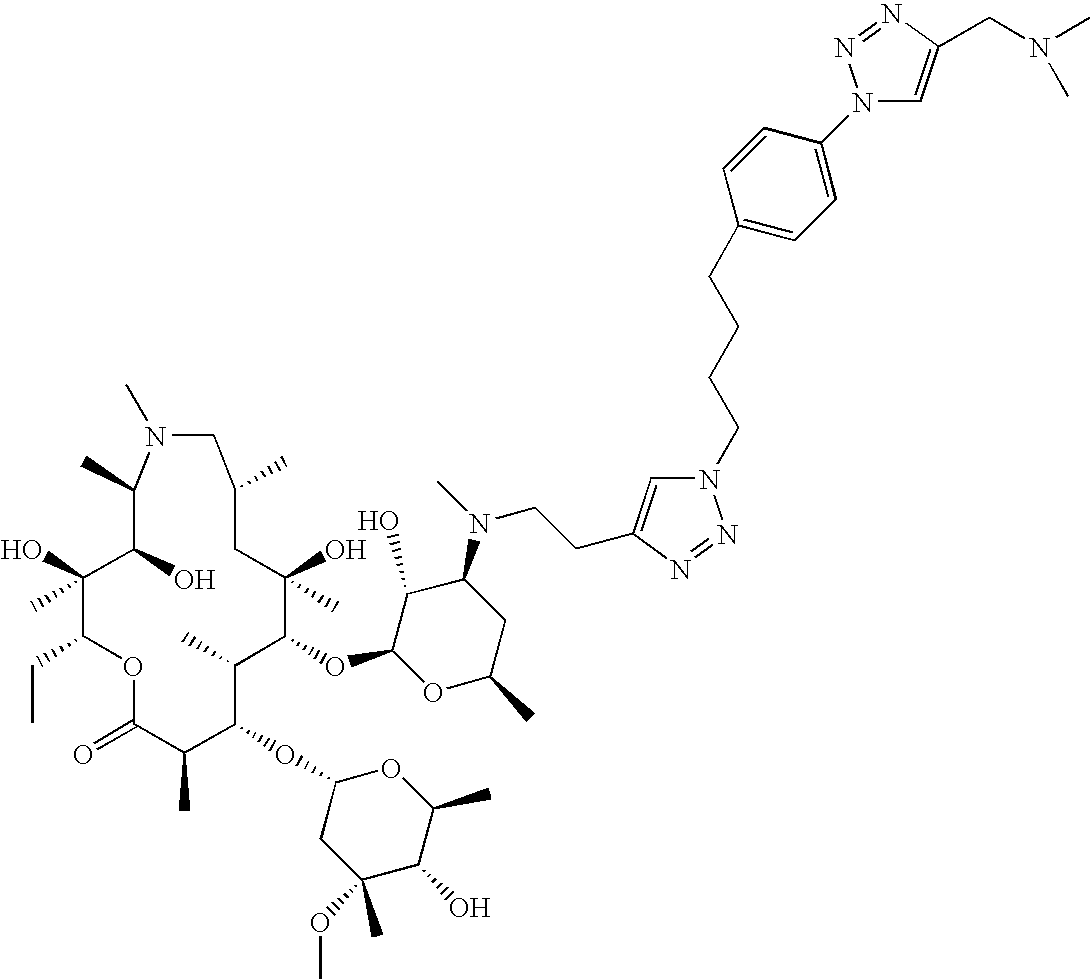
O1C(=O)C(C)C(OC2CC(OC)(C)C(O)C(C)O2)C(C)C(OC2OC(C)CC(N(CCC3=CN(CCCCC4=CC=C(N5C=C(CN(C)C)N=N5)C=C4)N=N3)C)C2O)C(O)(C)CC(C)CN(C)C(C)C(O)C(O)(C)C1CC
